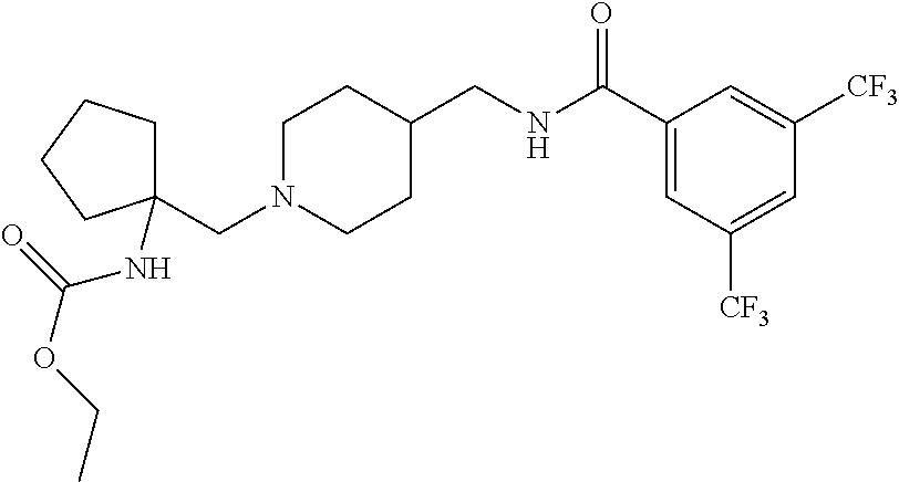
C1N(CC2(NC(OCC)=O)CCCC2)CCC(CNC(C2=CC([CF3])=CC([CF3])=C2)=O)C1
